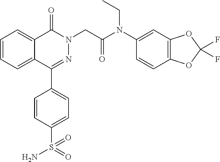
C1=CC=C2C(=C1)C(=O)N(CC(N(C1=CC3=C(C=C1)OC(F)(F)O3)CC)=O)N=C2C1=CC=C(S(=O)(N)=O)C=C1
